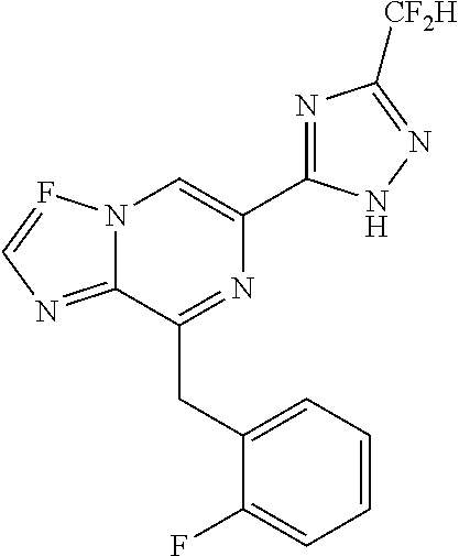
N12C(=NC=F1)C(CC1=CC=CC=C1F)=NC(C1=NC([CF2H])=NN1)=C2
